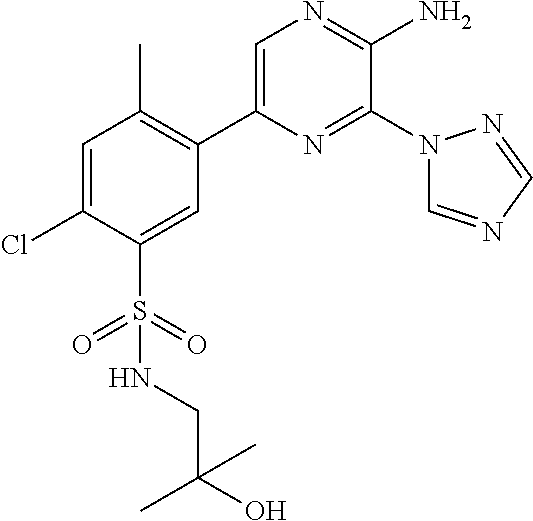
C1(C2=C(C)C=C(Cl)C(S(=O)(=O)NCC(O)(C)C)=C2)=CN=C(N)C(N2C=NC=N2)=N1
